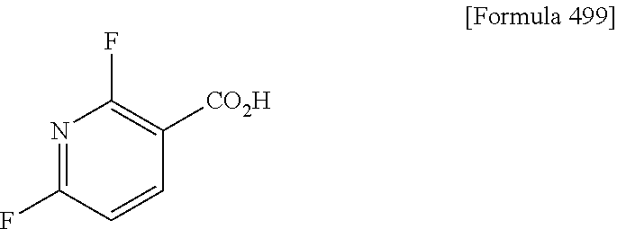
N1=C(F)C=CC([CO2H])=C1F
